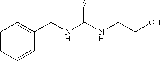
C1=CC=CC(CNC(NCCO)=S)=C1
